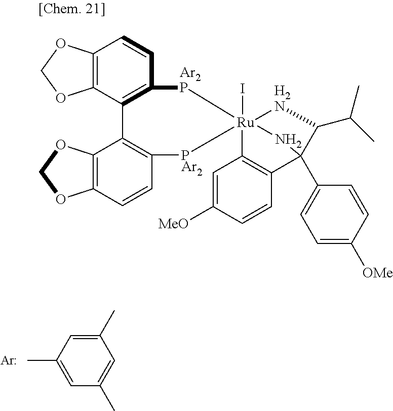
[Ar].C1(C)=CC(C)=CC(C)=C1.C12=C(C3=C(C=C1)[Ar2P][Ru]14(I)([PAr2]C5=C3C3=C(C=C5)OCO3)[H2N]C(C(C)C)C(C3=CC=C([OMe])C=C3)(N1)C1=C4C=C([MeO])C=C1)OCO2
